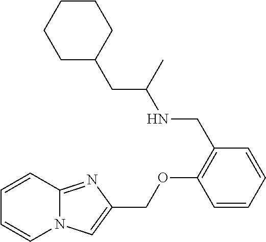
C1(OCC2=CN3C(=N2)C=CC=C3)=C(CNC(CC2CCCCC2)C)C=CC=C1
